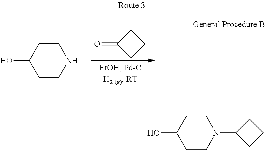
C1CNCCC1O.C1C(=O)CC1.C1CN(C2CCC2)CCC1O
